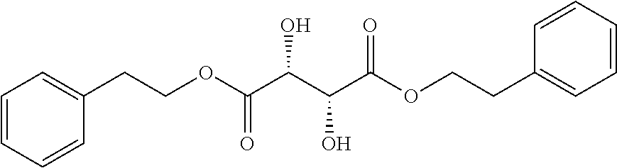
C1=CC=CC(CCOC(C(C(C(OCCC2=CC=CC=C2)=O)O)O)=O)=C1
